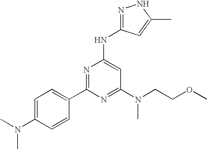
C1(N(C)C)=CC=C(C2=NC(NC3=NNC(C)=C3)=CC(N(C)CCOC)=N2)C=C1
